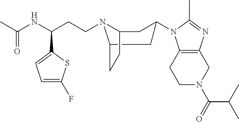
C1N(C(C(C)C)=O)CC2=C(C1)N(C1CC3N(CCC(C4=CC=C(F)S4)NC(C)=O)C(CC3)C1)C(C)=N2
